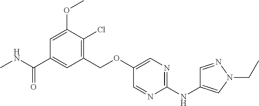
C1(COC2=CN=C(NC3=CN(CC)N=C3)N=C2)=C(Cl)C(OC)=CC(C(NC)=O)=C1
